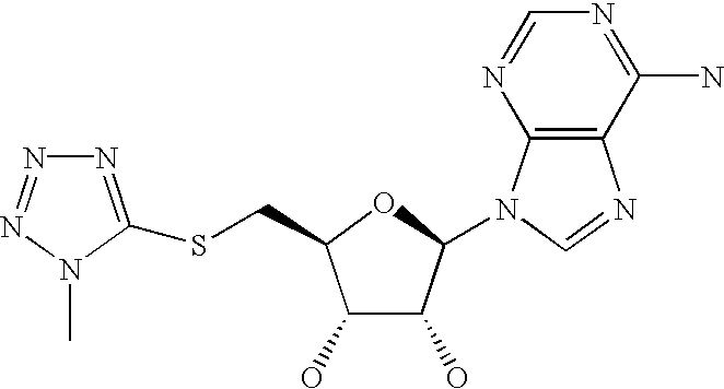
C1(O)C(O)C(N2C3=C(N=C2)C(N)=NC=N3)OC1CSC1=NN=NN1C
